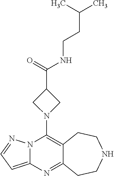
C12=C(N3CC(C(=O)NCCC(C)C)C3)N3C(=CC=N3)N=C1CCNCC2
